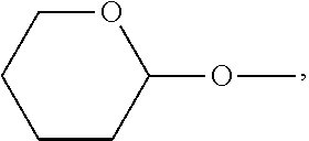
O1CCCCC1OC
